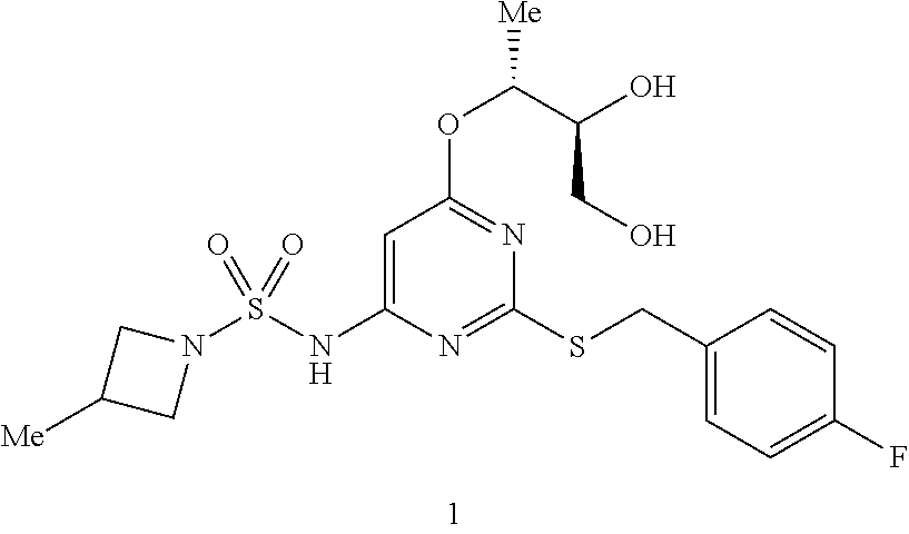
C1=C(NS(N2CC([Me])C2)(=O)=O)N=C(SCC2=CC=C(F)C=C2)N=C1OC(C(O)CO)[Me]
